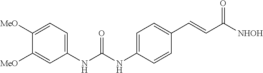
C1([MeO])=CC=C(NC(NC2=CC=C(C=CC([NHOH])=O)C=C2)=O)C=C1[MeO]
